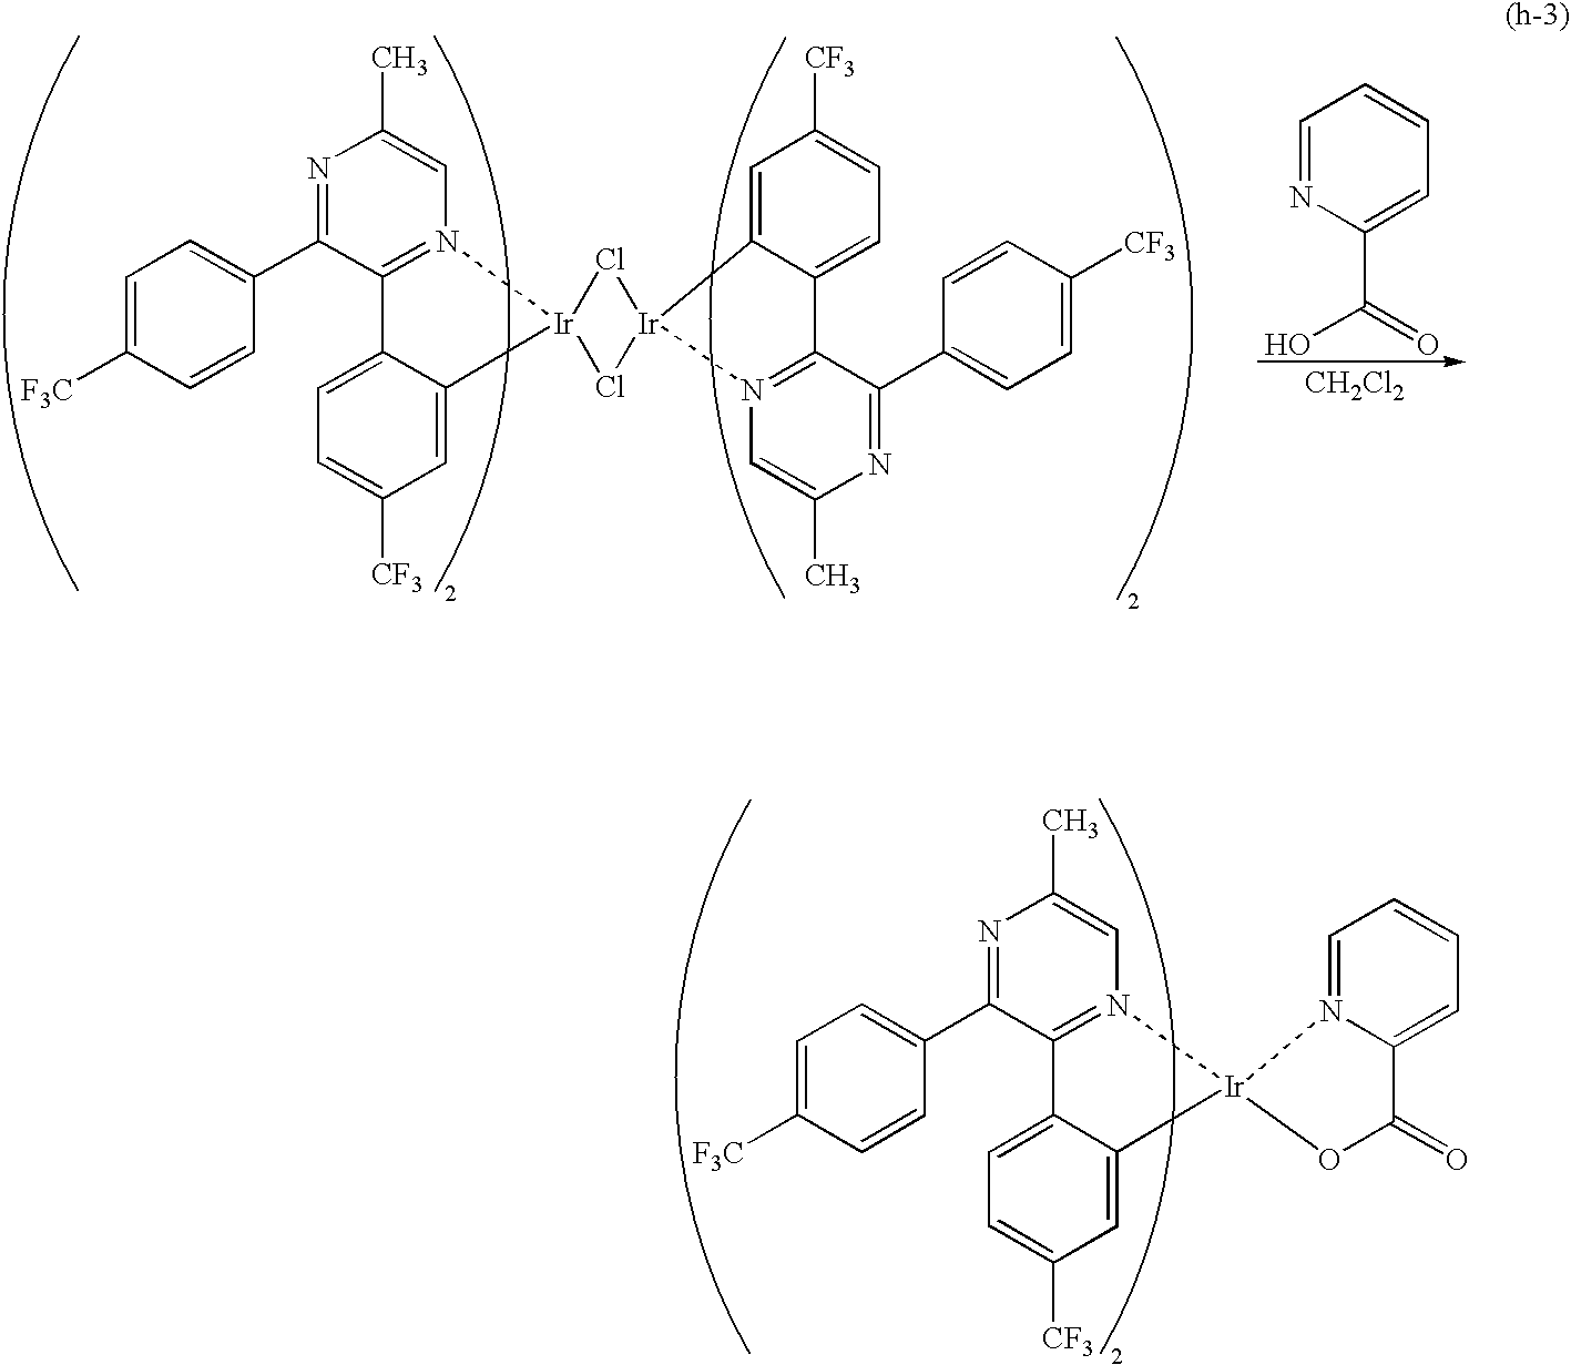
N1=C(C2=CC=C([F3C])C=C2)C2=N(C=C1C)[Ir]1(C3=CC([CF3])=CC=C23)N2=CC=CC=C2C(=O)O1.N1=C(C2=CC=C([F3C])C=C2)C2=N(C=C1C)[Ir]1(C3=CC([CF3])=CC=C23)Cl[Ir]2(Cl1)N1=C(C3=CC=C([CF3])C=C23)C(C2=CC=C([CF3])C=C2)=NC(C)=C1.C1=CC=C(C(=O)O)N=C1.[CH2Cl2]
